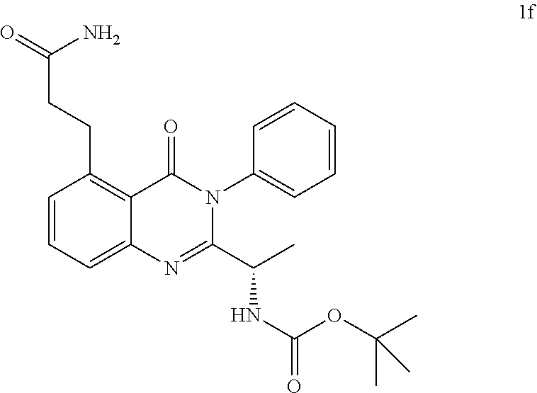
C1=CC=C2C(=C1CCC(N)=O)C(=O)N(C1=CC=CC=C1)C(C(C)NC(=O)OC(C)(C)C)=N2
